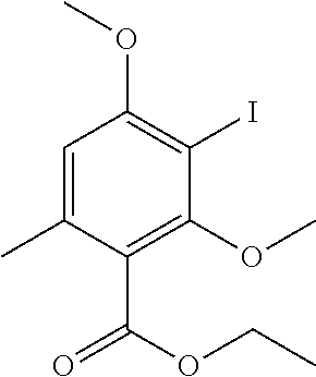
CC1=CC(OC)=C(I)C(OC)=C1C(OCC)=O
